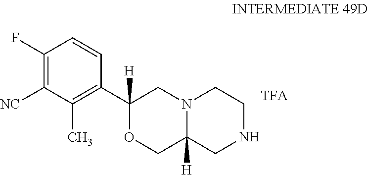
C1(F)=C([NC])C(C)=C(C2([H])OCC3([H])N(C2)CCNC3)C=C1.[TFA]
